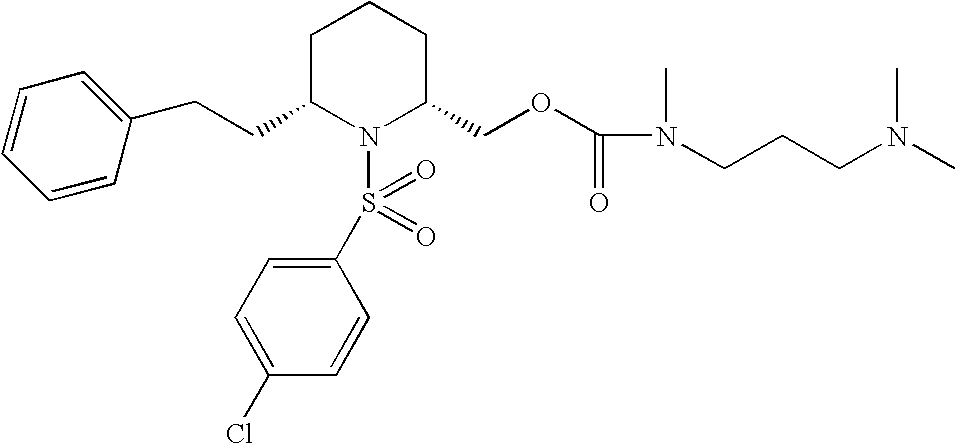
C(CC1N(S(C2=CC=C(Cl)C=C2)(=O)=O)C(COC(N(C)CCCN(C)C)=O)CCC1)C1=CC=CC=C1
